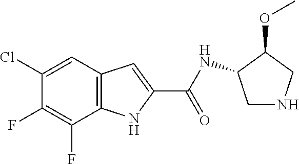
C12=C(C=C(Cl)C(F)=C1F)C=C(C(=O)NC1CNCC1OC)N2
